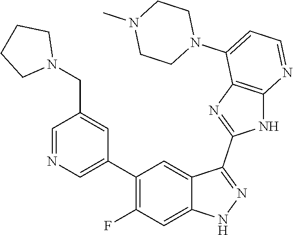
C1=NC=C(C2=C(F)C=C3C(=C2)C(C2=NC4=C(N2)N=CC=C4N2CCN(C)CC2)=NN3)C=C1CN1CCCC1
